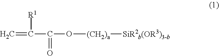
O([(CH2)a][SiR2b(OR3)3-b])C(C(=C)[R1])=O
